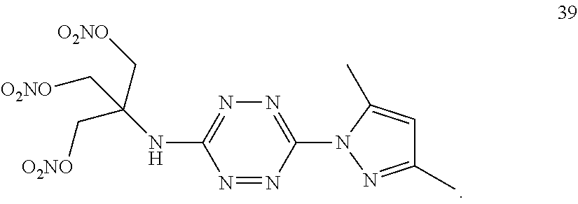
N1=C(NC(C[O2NO])(C[O2NO])C[O2NO])N=NC(N2N=C(C)C=C2C)=N1
